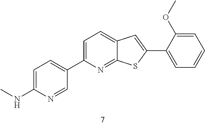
C1=C(NC)N=CC(C2=CC=C3C(=N2)SC(C2=CC=CC=C2OC)=C3)=C1
